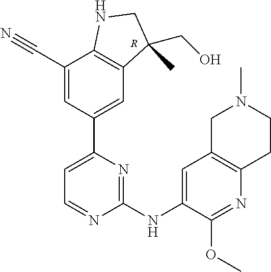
C1=NC(NC2=CC3=C(N=C2OC)CCN(C)C3)=NC(C2=CC3=C(C(C#N)=C2)NCC3(CO)C)=C1.[R]
